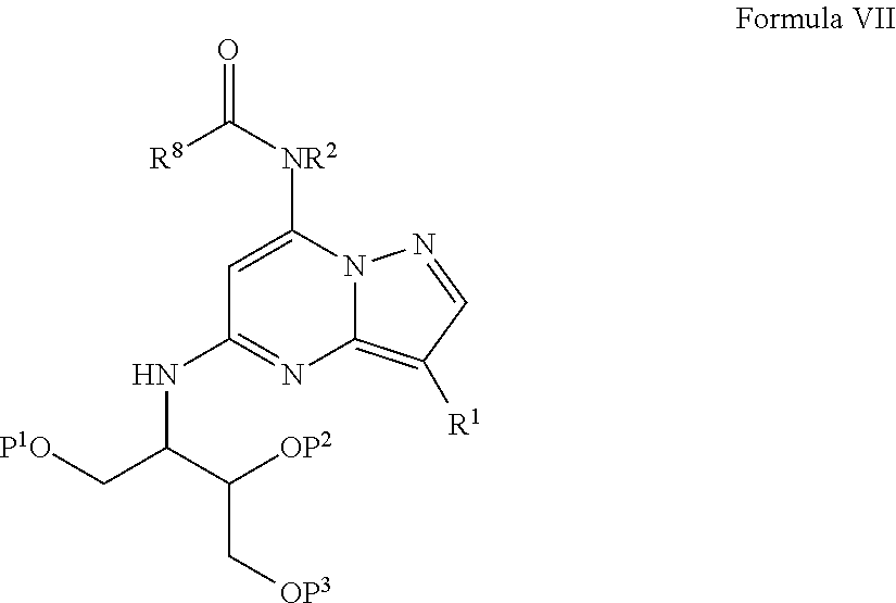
C1=C([NR2]C(=O)[R8])N2C(=C([R1])C=N2)N=C1NC(C[P1O])C([OP2])C[OP3]
